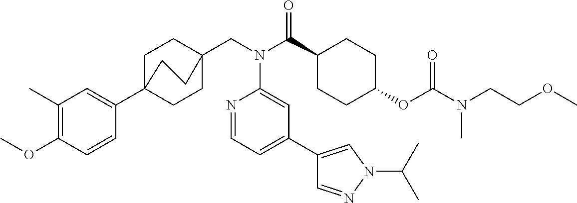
C1(C)=C(OC)C=CC(C23CCC(CN(C(C4CCC(OC(N(C)CCOC)=O)CC4)=O)C4=CC(C5=CN(C(C)C)N=C5)=CC=N4)(CC2)CC3)=C1
